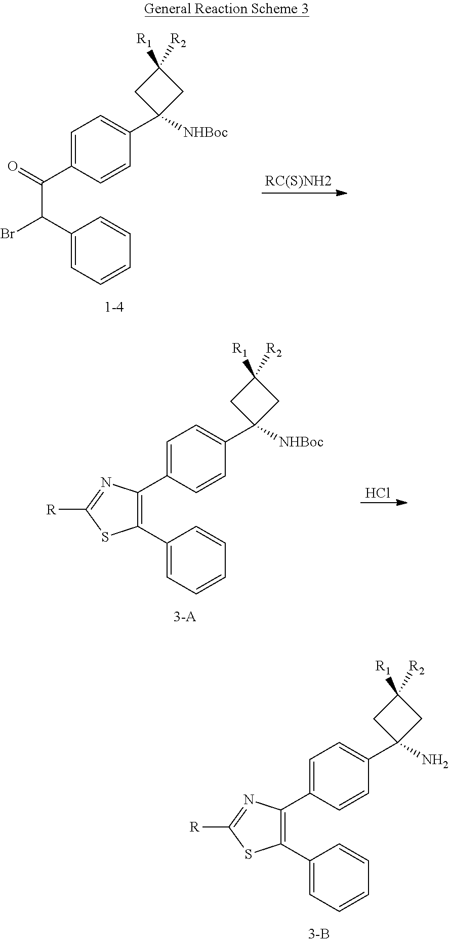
C1=C(C2=C(C3=CC=CC=C3)SC([R])=N2)C=CC(C2([NHBoc])CC([R1])([R2])C2)=C1.Cl.C1=C(C2=C(C3=CC=CC=C3)SC([R])=N2)C=CC(C2(N)CC([R1])([R2])C2)=C1.C1=C(C(C(C2=CC=CC=C2)Br)=O)C=CC(C2([NHBoc])CC([R1])([R2])C2)=C1.[RC(S)NH2]
